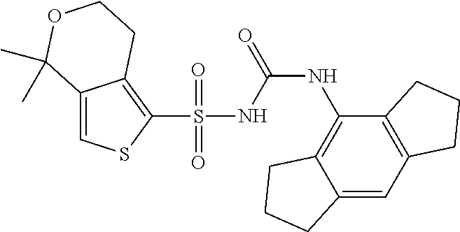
C12=CSC(S(=O)(=O)NC(NC3=C4C(=CC5=C3CCC5)CCC4)=O)=C1CCOC2(C)C
